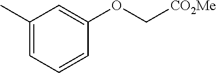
C1(C)=CC=CC(OC[CO2Me])=C1
